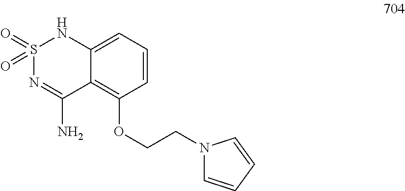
C1=CC=C2C(=C1OCCN1C=CC=C1)C(N)=NS(=O)(=O)N2
